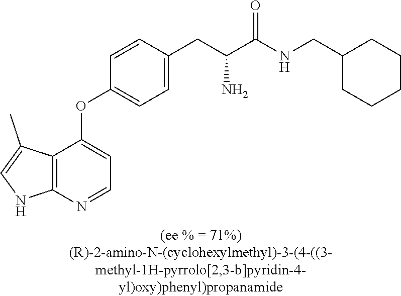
C12=C(N=CC=C1OC1=CC=C(CC(C(NCC3CCCCC3)=O)N)C=C1)NC=C2C
